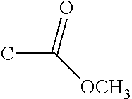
C(C)(=O)[OCH3]
